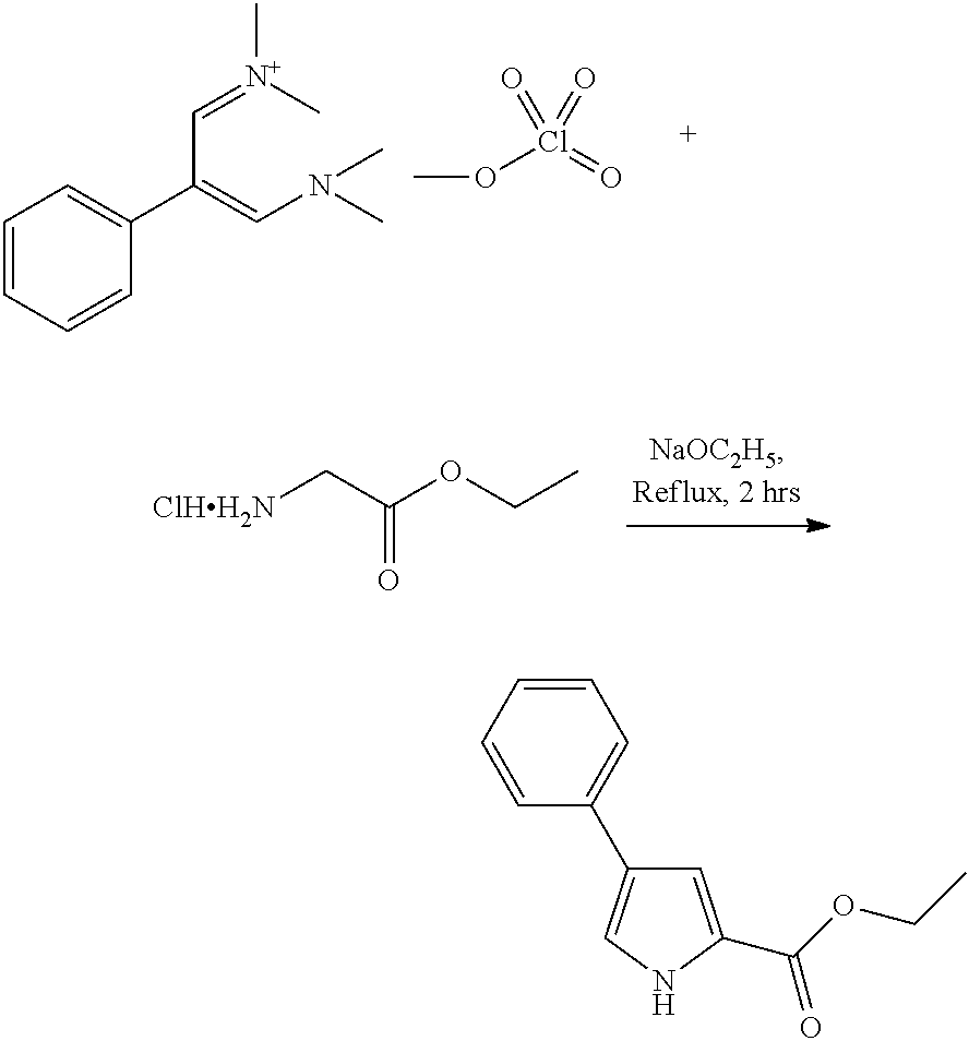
C1=CC=CC(C(=CN(C)C)C=[N+](C)C)=C1.O(Cl(=O)(=O)=O)C.[ClHH2N]CC(OCC)=O.C1=CC=CC(C2=CNC(C(OCC)=O)=C2)=C1
